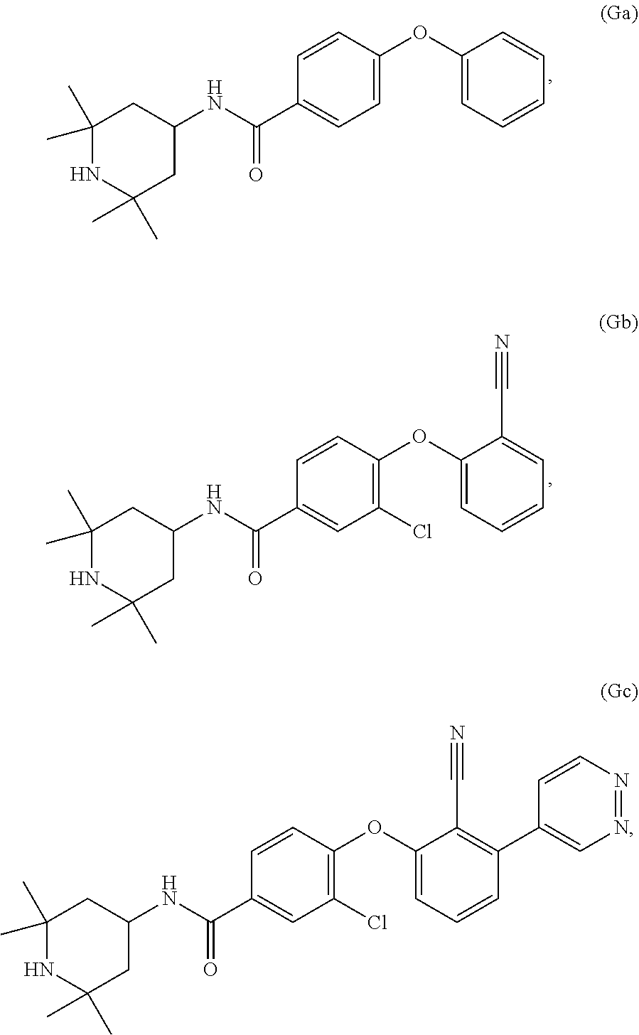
O(C1=CC=CC=C1)C1=CC=C(C(=O)NC2CC(C)(C)NC(C)(C)C2)C=C1.O(C1=CC=CC=C1C#N)C1=C(Cl)C=C(C(=O)NC2CC(C)(C)NC(C)(C)C2)C=C1.O(C1=CC=CC(C2=CN=NC=C2)=C1C#N)C1=C(Cl)C=C(C(=O)NC2CC(C)(C)NC(C)(C)C2)C=C1
